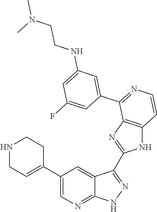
N1CC=C(C2=CN=C3C(=C2)C(C2=NC4=C(N2)C=CN=C4C2=CC(NCCN(C)C)=CC(F)=C2)=N[N H]3)CC1
